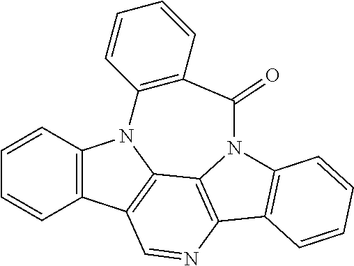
C1=CC2=C(C=C1)N1C3=C2C=NC2=C3N(C3=C2C=CC=C3)C(=O)C2=C1C=CC=C2
